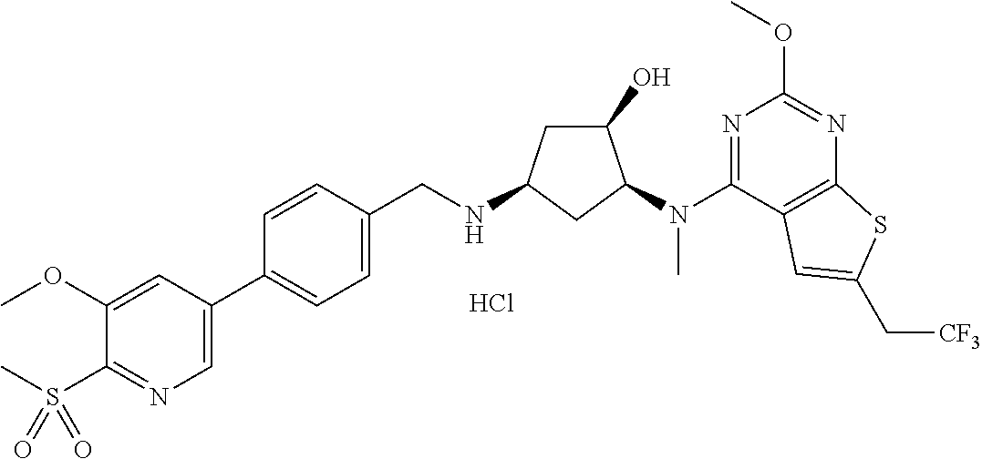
C1(C2=CC=C(CNC3CC(O)C(N(C4=NC(OC)=NC5=C4C=C(C[CF3])S5)C)C3)C=C2)=CN=C(S(C)(=O)=O)C(OC)=C1.Cl
